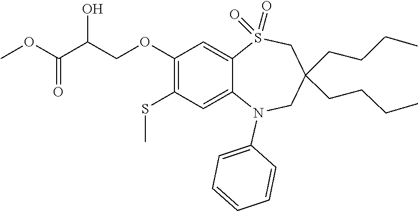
C1=C2S(=O)(=O)CC(CCCC)(CCCC)CN(C3=CC=CC=C3)C2=CC(SC)=C1OCC(C(OC)=O)O
